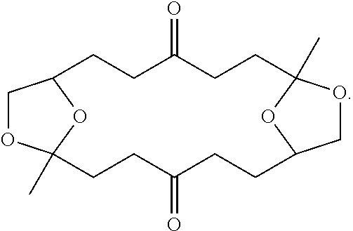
C1OC2(C)OC1CCC(=O)CCC1(C)OCC(O1)CCC(=O)CC2
